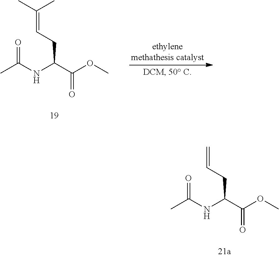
C(=CCC(C(OC)=O)NC(C)=O)(C)C.C=CCC(C(OC)=O)NC(C)=O
